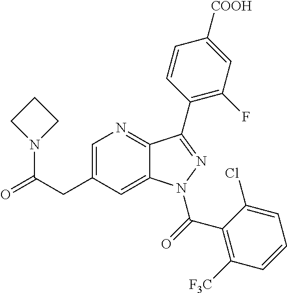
C1=C(CC(=O)N2CCC2)C=C2C(=N1)C(C1=C(F)C=C([COOH])C=C1)=NN2C(=O)C1=C([F3C])C=CC=C1Cl
